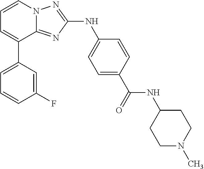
C1=CN2C(=NC(NC3=CC=C(C(=O)NC4CCN(C)CC4)C=C3)=N2)C(C2=CC=CC(F)=C2)=C1
